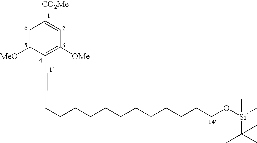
C1=C([MeO])C(C#CCCCCCCCCCCCCO[Si](C)(C)C(C)(C)C)=C([OMe])C=C1[CO2Me]
